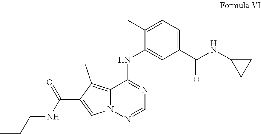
C12=C(C)C(C(NCCC)=O)=CN1N=CN=C2NC1=CC(C(NC2CC2)=O)=CC=C1C
